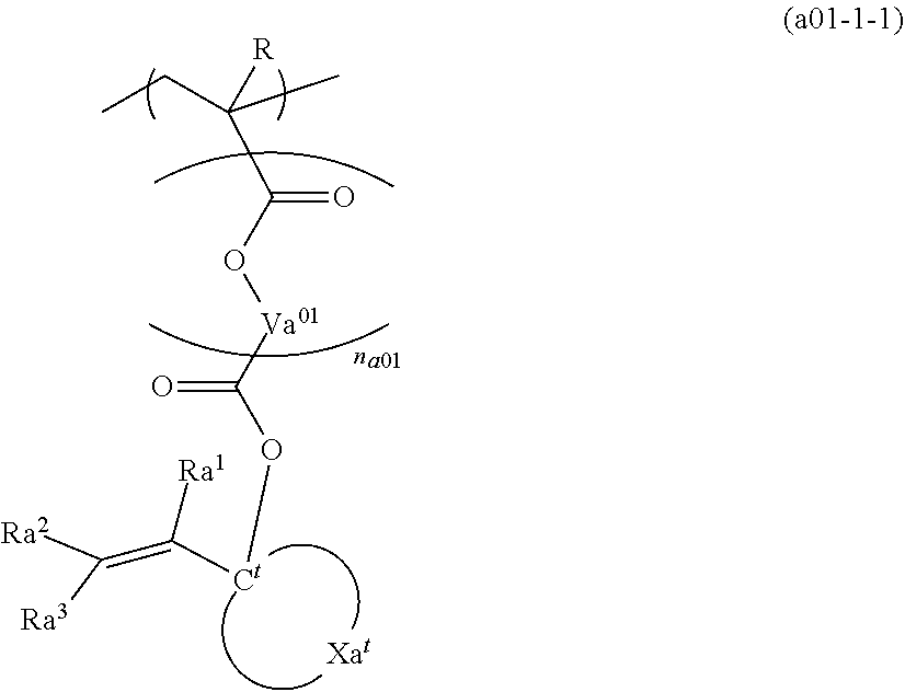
C(=C([Ct]OC(=O)[Va01]OC(C([R])(CC)C)=O)[Ra1])([Ra3])[Ra2]
